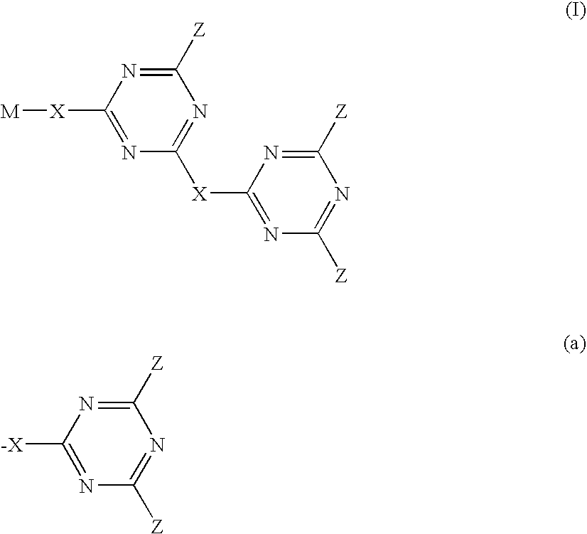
C1([Z])=NC([X][M])=NC([X]C2=NC([Z])=NC([Z])=N2)=N1.C1([Z])=NC([-X])=NC([Z])=N1
